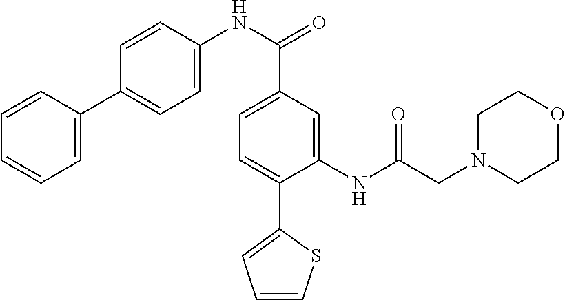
N(C(=O)C1=CC=C(C2=CC=CS2)C(NC(CN2CCOCC2)=O)=C1)C1=CC=C(C2=CC=CC=C2)C=C1
